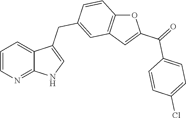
C1=CN=C2C(=C1)C(CC1=CC3=C(C=C1)OC(C(=O)C1=CC=C(Cl)C=C1)=C3)=CN2
